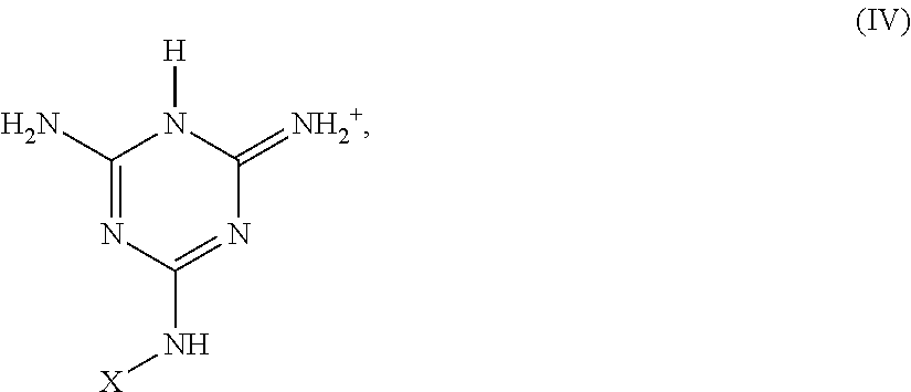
C1(N)=NC(N[X])=NC(=[NH2+])N1[H]
